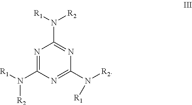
N1=C(N([R2])[R1])N=C(N([R2])[R1])N=C1N([R1])[R2]
